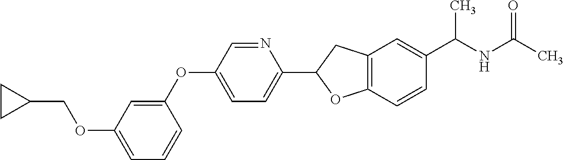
C1=C(OCC2CC2)C=C(OC2=CC=C(C3CC4=C(O3)C=CC(C(NC(C)=O)C)=C4)N=C2)C=C1
